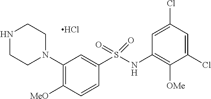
N1CCN(C2=C([MeO])C=CC(S(NC3=C([OMe])C(Cl)=CC(Cl)=C3)(=O)=O)=C2)CC1.Cl
